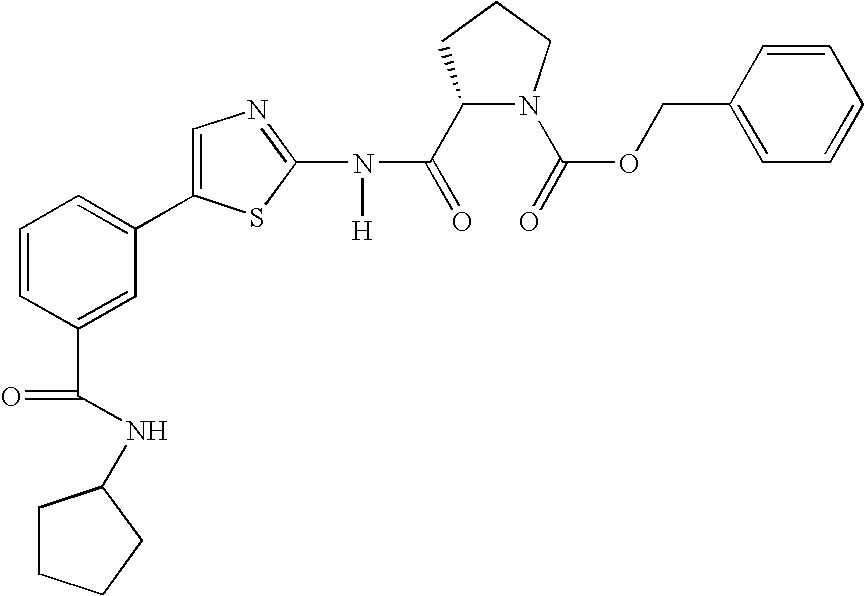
C1(C(=O)N(C2=NC=C(C3=CC=CC(C(NC4CCCC4)=O)=C3)S2)[H])N(C(=O)OCC2=CC=CC=C2)CCC1
